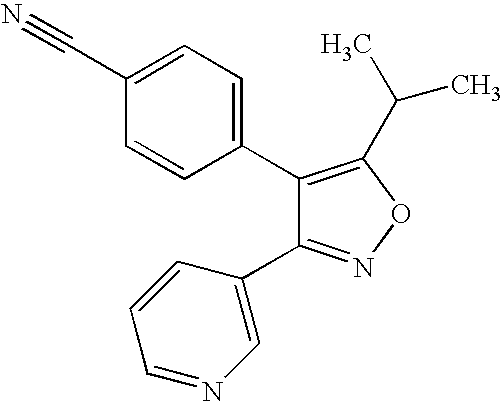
C1(C2=CC=C(C#N)C=C2)=C(C(C)C)ON=C1C1=CN=CC=C1
